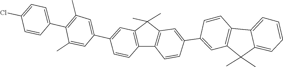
C1=C(C2=CC3=C(C4=C(C3(C)C)C=C(C3=CC5=C(C=C3)C3=CC=CC=C3C5(C)C)C=C4)C=C2)C=C(C)C(C2=CC=C(Cl)C=C2)=C1C
